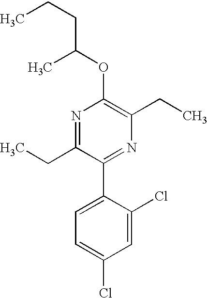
C1(OC(C)CCC)=C(CC)N=C(C2=CC=C(Cl)C=C2Cl)C(CC)=N1
